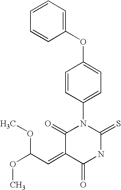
C1(OC2=CC=C(N3C(=O)C(=CC(OC)OC)C(=O)NC3=S)C=C2)=CC=CC=C1
